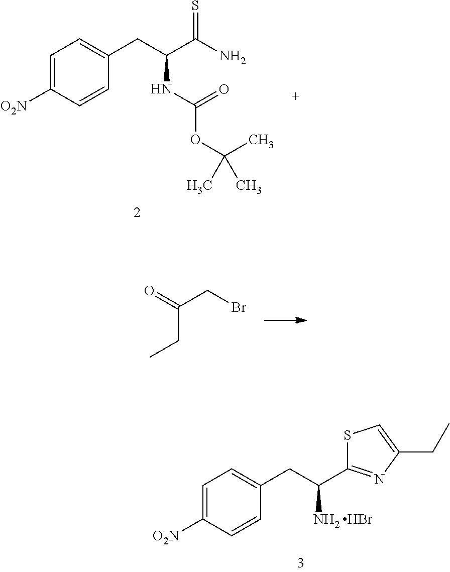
C1=C([O2N])C=CC(CC(C(N)=S)NC(OC(C)(C)C)=O)=C1.O=C(CBr)CC.C1=C([O2N])C=CC(CC(C2=NC(CC)=CS2)N)=C1.Br
